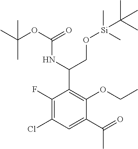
C1(C(=O)C)=CC(Cl)=C(F)C(C(CO[Si](C)(C)C(C)(C)C)NC(OC(C)(C)C)=O)=C1OCC
